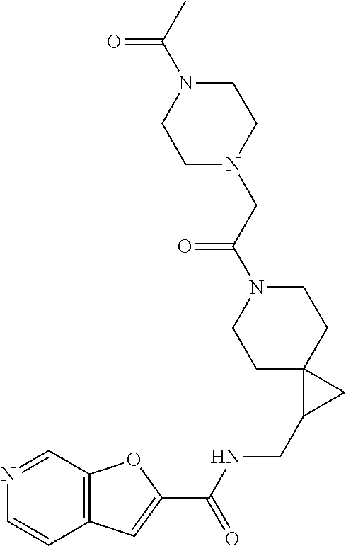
C1C2(CCN(C(CN3CCN(C(=O)C)CC3)=O)C1)C(CNC(C1=CC3=C(O1)C=NC=C3)=O)C2
